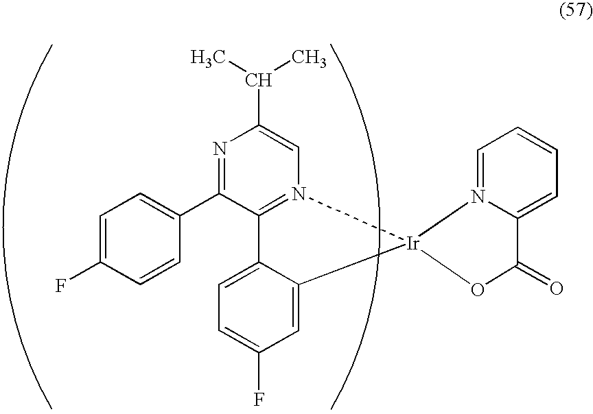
N1=C(C2=CC=C(F)C=C2)C2=N(C=C1C(C)C)[Ir]1(C3=CC(F)=CC=C23)N2=CC=CC=C2C(=O)O1
